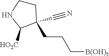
C1CNC([HO2C])C1(CCC[B(OH)2])C#N
